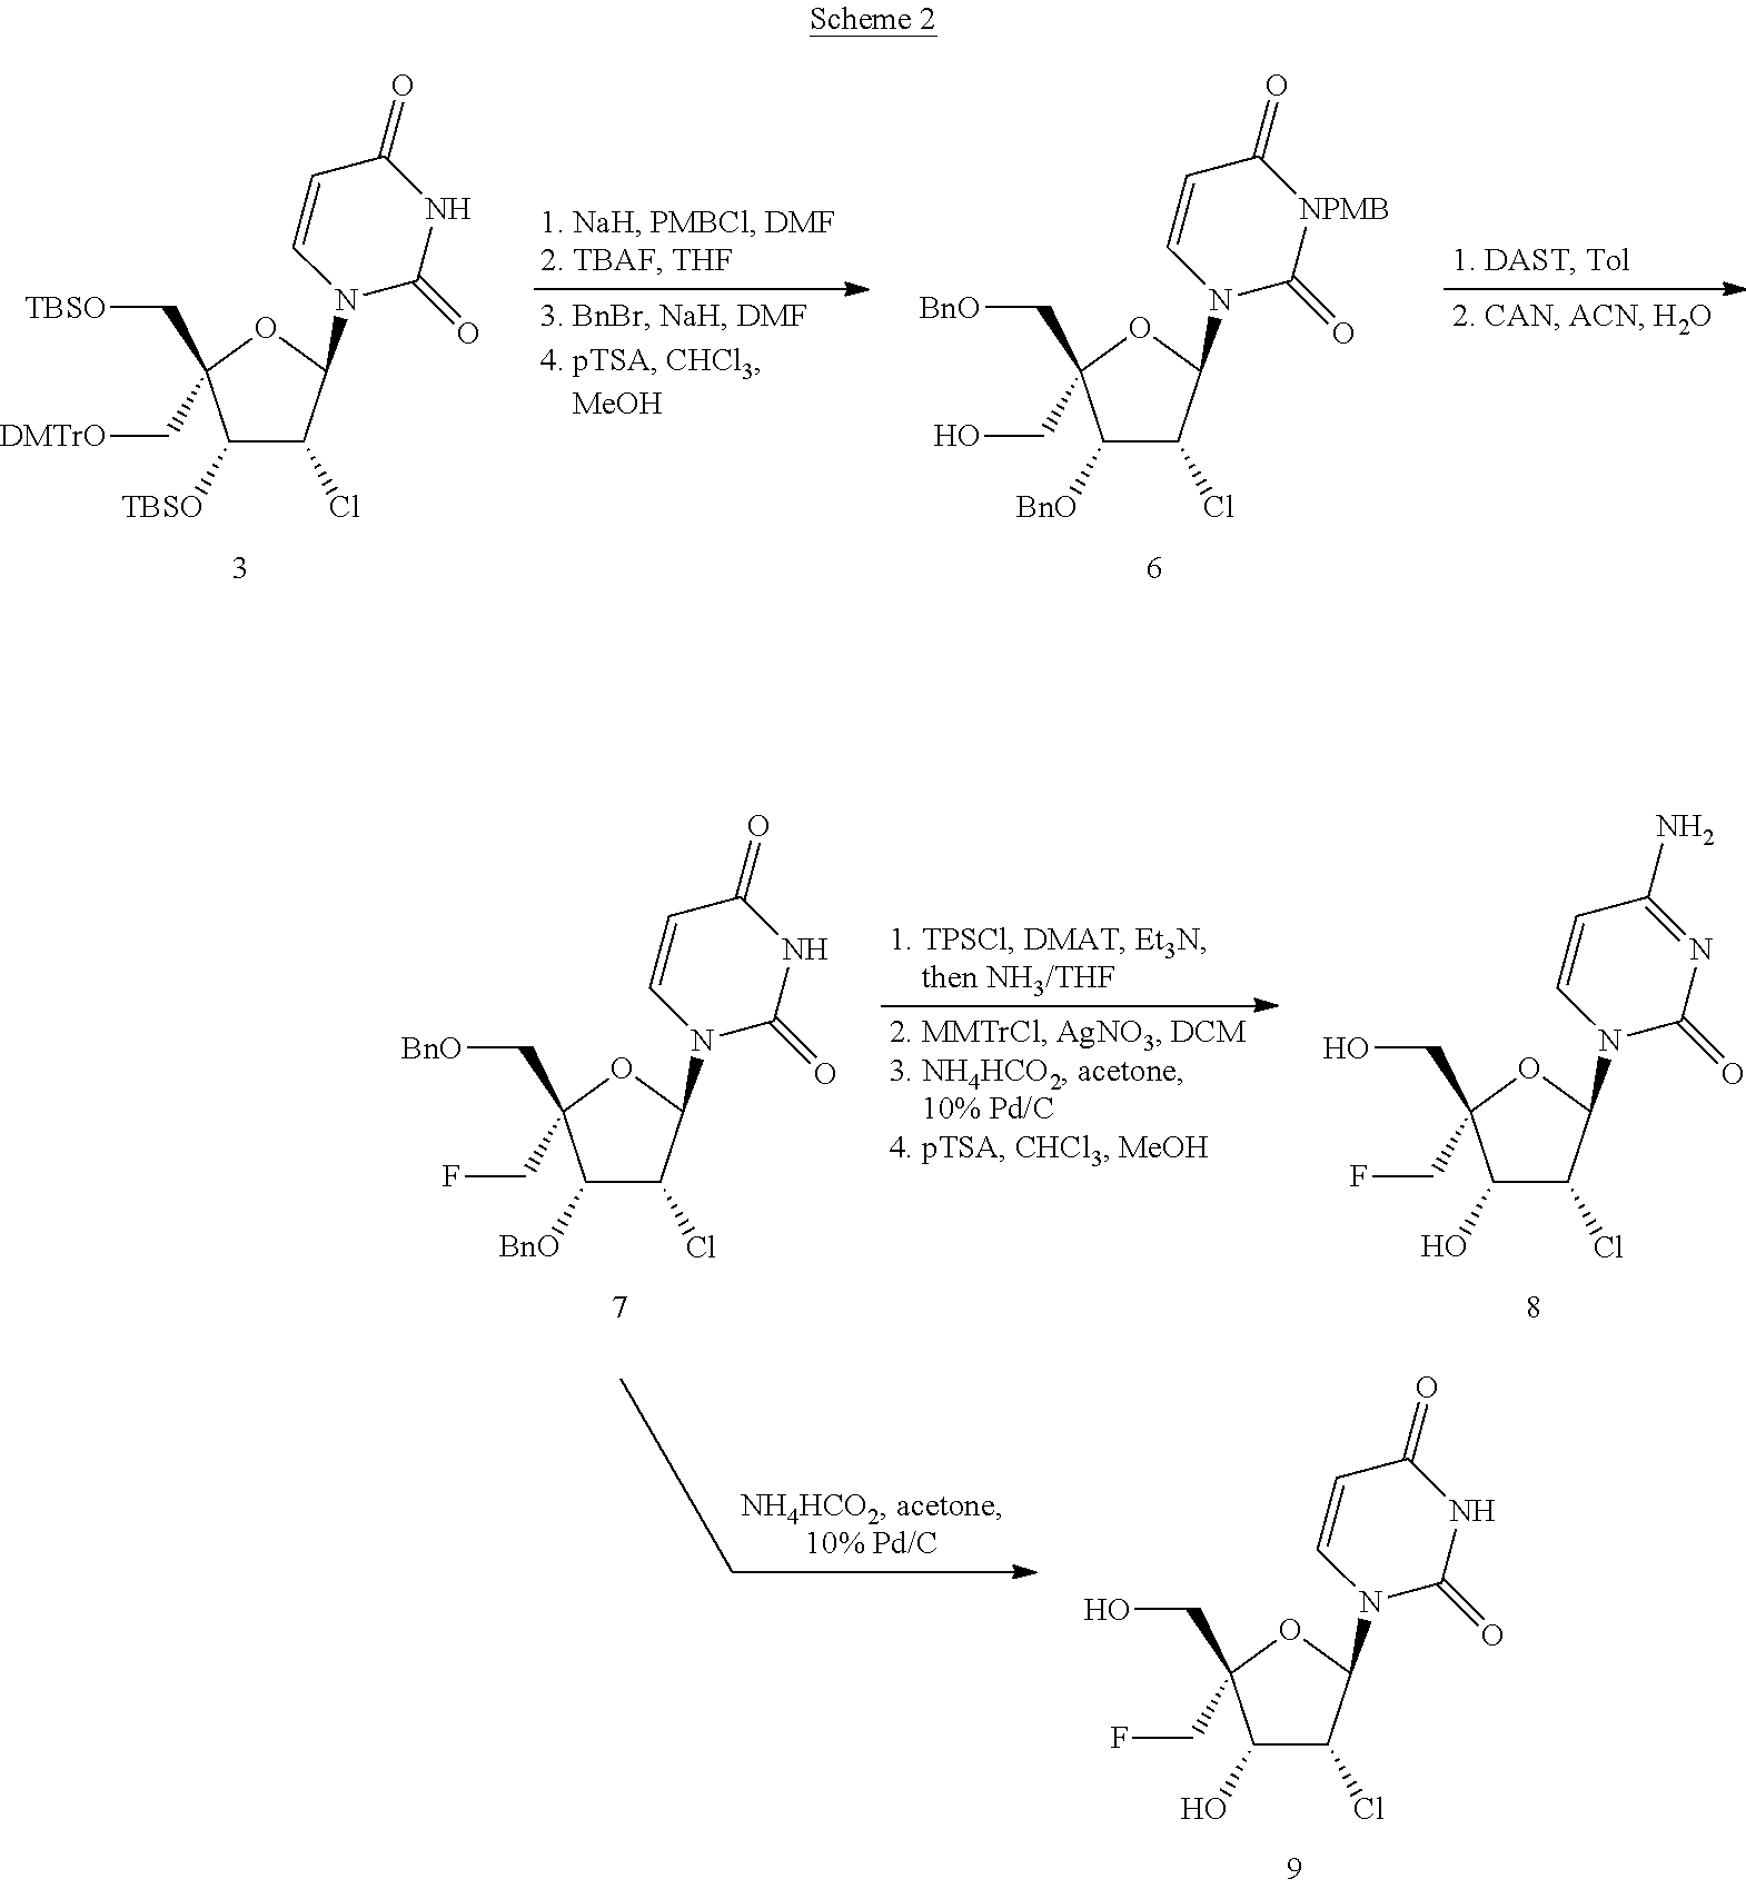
C1(O)C(Cl)C(N2C(=O)NC(=O)C=C2)OC1(CO)CF.C1(O)C(Cl)C(N2C(=O)N=C(N)C=C2)OC1(CO)CF.C1([BnO])C(Cl)C(N2C(=O)NC(=O)C=C2)OC1(C[BnO])CF.C1([TBSO])C(Cl)C(N2C(=O)NC(=O)C=C2)OC1(C[TBSO])C[DMTrO].C1([BnO])C(Cl)C(N2C(=O)[NPMB]C(=O)C=C2)OC1(C[BnO])CO
